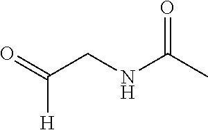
O=C(CNC(C)=O)[H]
